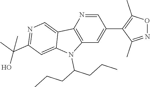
C12=C(N(C(CCC)CCC)C3=CC(C(C)(O)C)=NC=C13)C=C(C1=C(C)ON=C1C)C=N2
